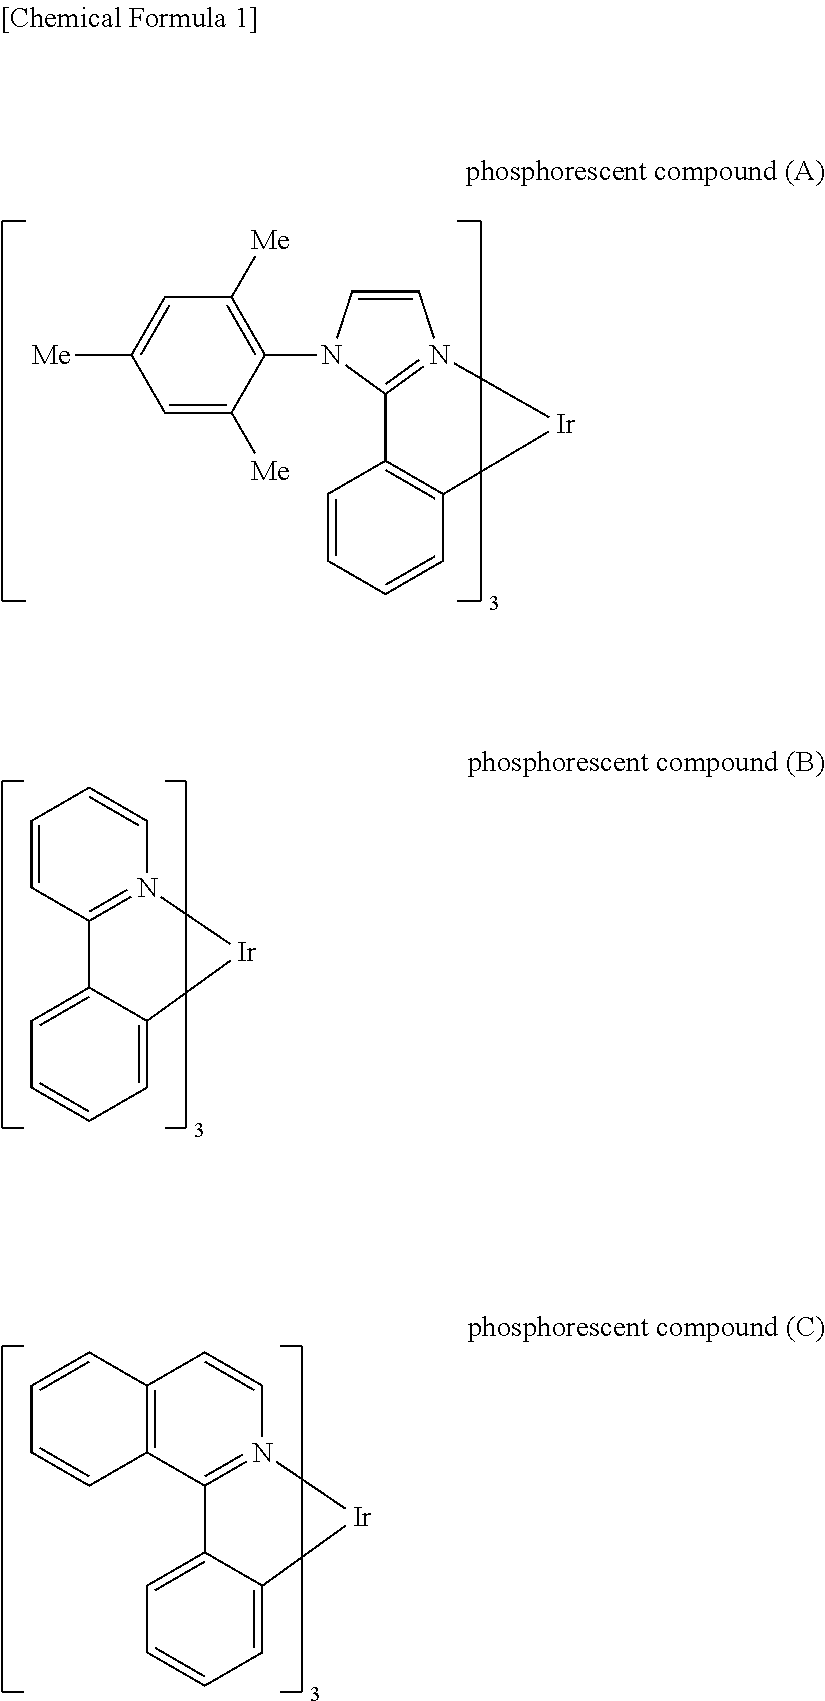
C1=C([Me])C(N2C=CN3=C2C2=C(C=CC=C2)[Ir]3)=C([Me])C=C1[Me].C1=CC2=N(C=C1)[Ir]C1=CC=CC=C21.C12=C(C3=N(C=C1)[Ir]C1=CC=CC=C31)C=CC=C2
